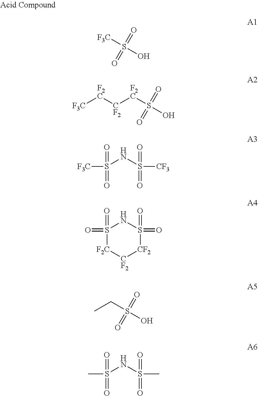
S(=O)([F3C])(O)=O.O=S(O)(=O)[F2C][CF2][F2C][F3C].[F3C]S(NS([CF3])(=O)=O)(=O)=O.O=S1(=O)NS(=O)(=O)[CF2][CF2][F2C]1.S(=O)(CC)(O)=O.CS(NS(C)(=O)=O)(=O)=O
